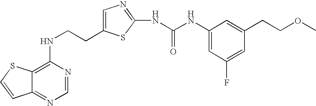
C(CNC1=C2C(=NC=N1)C=CS2)C1=CN=C(NC(=O)NC2=CC(F)=CC(CCOC)=C2)S1
